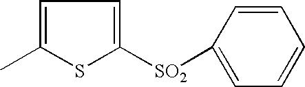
C1=C(C)SC([SO2]C2=CC=CC=C2)=C1
